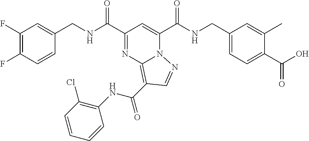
C1(F)=C(F)C=CC(CNC(C2=NC3=C(C(NC4=C(Cl)C=CC=C4)=O)C=NN3C(C(NCC3=CC=C(C(=O)O)C(C)=C3)=O)=C2)=O)=C1
